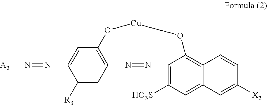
C12=C([HO3S])C=C3C(=C1O[Cu]OC1=C(N=N2)C=C([R3])C(N=N[A2])=C1)C=CC([X2])=C3
